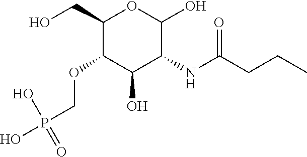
C1(CO)C(OCP(O)(O)=O)C(O)C(NC(CCC)=O)C(O)O1
